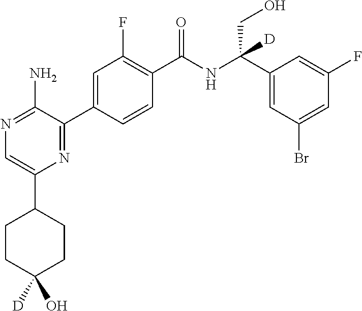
N1=C(N)C(C2=CC(F)=C(C(NC(C3=CC(Br)=CC(F)=C3)(CO)[D])=O)C=C2)=NC(C2CCC(O)([D])CC2)=C1
